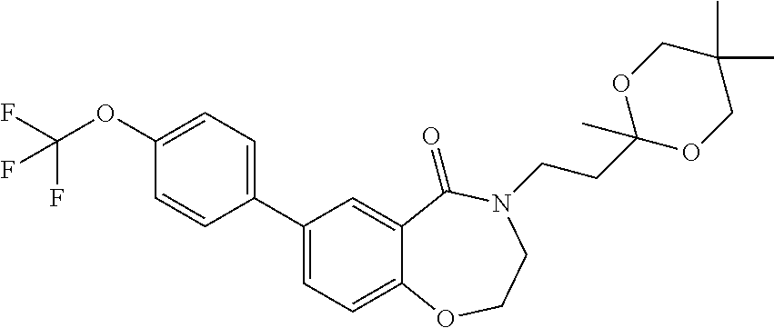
C1=C(C2=CC=C(OC(F)(F)F)C=C2)C=C2C(=C1)OCCN(CCC1(C)OCC(C)(C)CO1)C2=O
